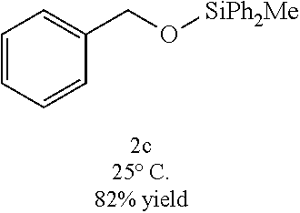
C1=CC=CC(CO[SiPh2Me])=C1
